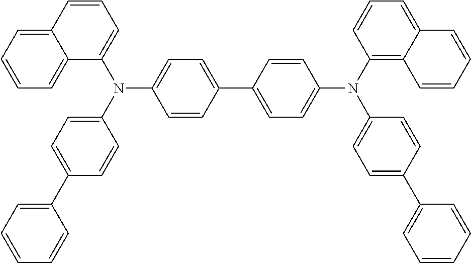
C1=CC(C2=CC=C(N(C3=C4C(=CC=C3)C=CC=C4)C3=CC=C(C4=CC=CC=C4)C=C3)C=C2)=CC=C1N(C1=CC=CC2=CC=CC=C12)C1=CC=C(C2=CC=CC=C2)C=C1
